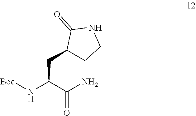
C(C(C(N)=O)N[Boc])C1CCNC1=O
